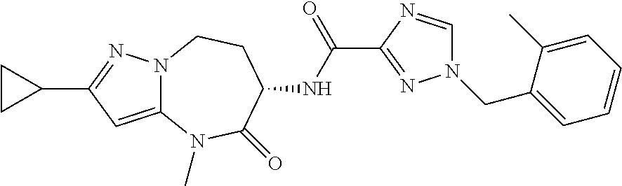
N12C(=CC(C3CC3)=N1)N(C)C(=O)C(NC(C1=NN(CC3=CC=CC=C3C)C=N1)=O)CC2
